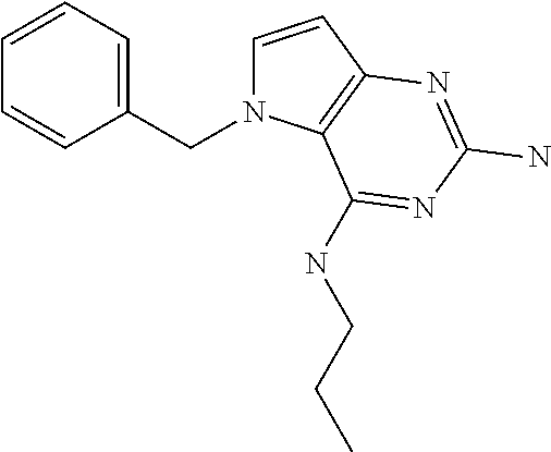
C1=CC2=C(N1CC1=CC=CC=C1)C(NCCC)=NC(N)=N2
